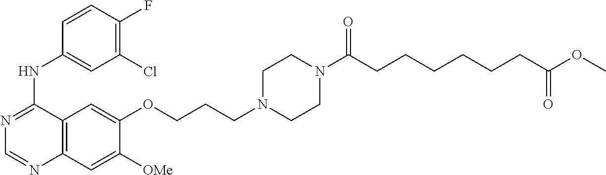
C1=CC(F)=C(Cl)C=C1NC1=NC=NC2=C1C=C(OCCCN1CCN(C(CCCCCCC(OC)=O)=O)CC1)C([OMe])=C2
